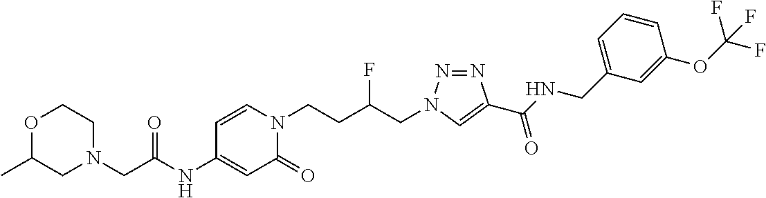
C1N(CC(NC2=CC(=O)N(CCC(CN3N=NC(C(NCC4=CC=CC(OC(F)(F)F)=C4)=O)=C3)F)C=C2)=O)CCOC1C
